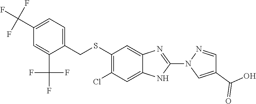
C1(C(F)(F)F)=CC=C(CSC2=C(Cl)C=C3NC(N4N=CC(C(O)=O)=C4)=NC3=C2)C(C(F)(F)F)=C1
